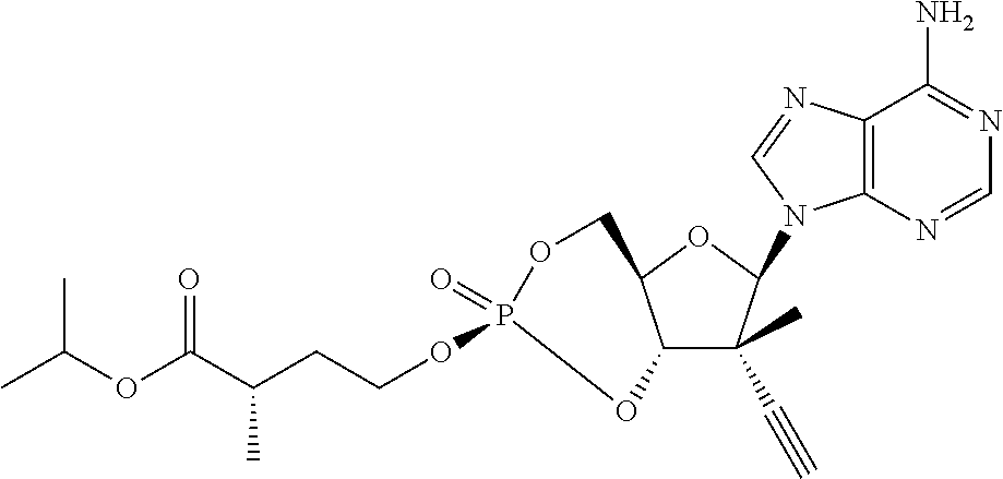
C12C(C)(C#C)C(N3C4=C(N=C3)C(N)=NC=N4)OC1COP(=O)(OCCC(C(OC(C)C)=O)C)O2
